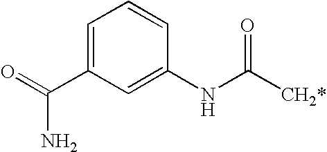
C1=C(C(=O)N)C=C(NC([CH2*])=O)C=C1
